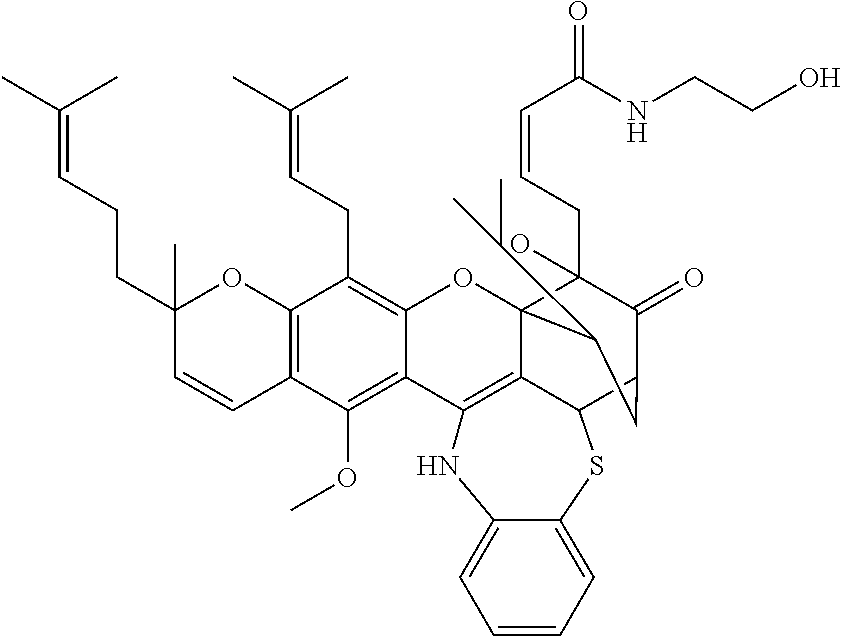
C12=C(C(OC)=C3C(=C1CC=C(C)C)OC14C5=C3NC3=CC=CC=C3SC5C(C(=O)C1(CC=CC(=O)NCCO)O)CC4C(C)C)C=CC(CCC=C(C)C)(C)O2
